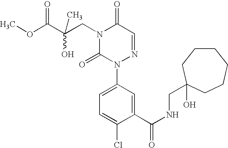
C(C(CN1C(=O)N(C2=CC=C(Cl)C(C(NCC3(O)CCCCCC3)=O)=C2)N=CC1=O)(O)C)(OC)=O
